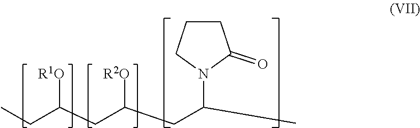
CCC(CC(CC(N1C(=O)CCC1)C)[R2O])[R1O]
